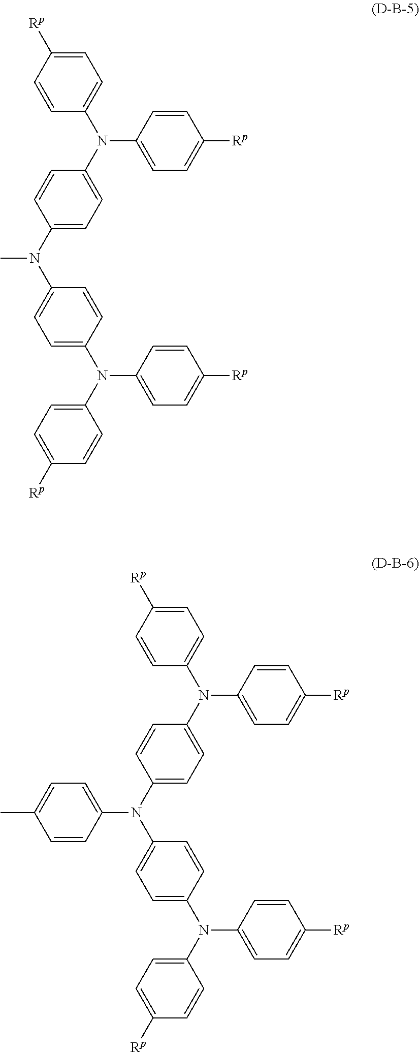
C1=C([Rp])C=CC(N(C2=CC=C([Rp])C=C2)C2=CC=C(N(C3=CC=C(N(C4=CC=C([Rp])C=C4)C4=CC=C([Rp])C=C4)C=C3)C)C=C2)=C1.C1=C([Rp])C=CC(N(C2=CC=C([Rp])C=C2)C2=CC=C(N(C3=CC=C(N(C4=CC=C([Rp])C=C4)C4=CC=C([Rp])C=C4)C=C3)C3=CC=C(C)C=C3)C=C2)=C1
